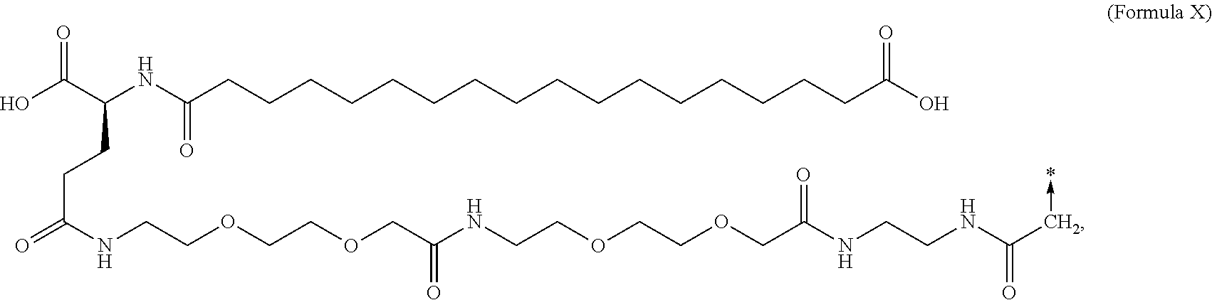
O=C(NCCOCCOCC(NCCOCCOCC(NCCNC(C->*)=O)=O)=O)CCC(NC(CCCCCCCCCCCCCCCCC(O)=O)=O)C(O)=O
